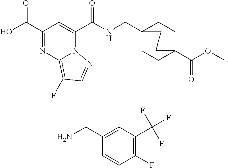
C1(C(O)=O)=NC2=C(F)C=NN2C(C(NCC23CCC(C(OC)=O)(CC2)CC3)=O)=C1.C1(CN)=CC(C(F)(F)F)=C(F)C=C1
